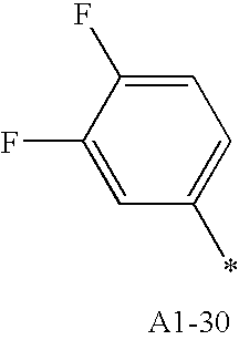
C1(F)=CC(*)=CC=C1F
